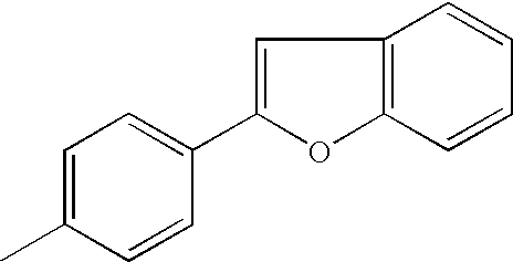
O1C2=C(C=CC=C2)C=C1C1=CC=C(C)C=C1
